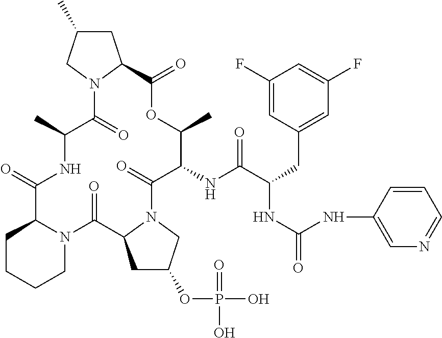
O=C1C2CCCCN2C(=O)C2CC(OP(=O)(O)O)CN2C(=O)C(NC(C(CC2=CC(F)=CC(F)=C2)NC(=O)NC2=CN=CC=C2)=O)C(C)OC(=O)C2CC(C)CN2C(=O)C(C)N1
